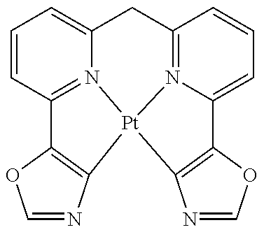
C1=NC2=C(O1)C1=N3C(=CC=C1)CC1=N4C(=CC=C1)C1=C(N=CO1)[Pt]234
